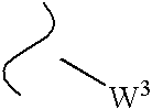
C[W3]
